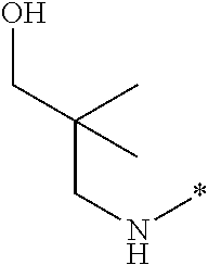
C(N*)C(CO)(C)C
